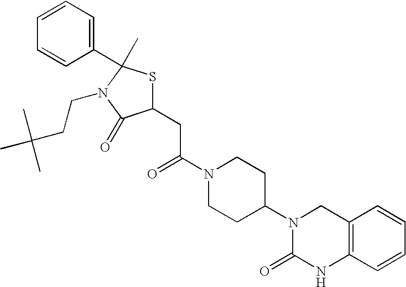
C1(C2(C)SC(CC(N3CCC(N4C(=O)NC5=C(C4)C=CC=C5)CC3)=O)C(=O)N2CCC(C)(C)C)=CC=CC=C1
